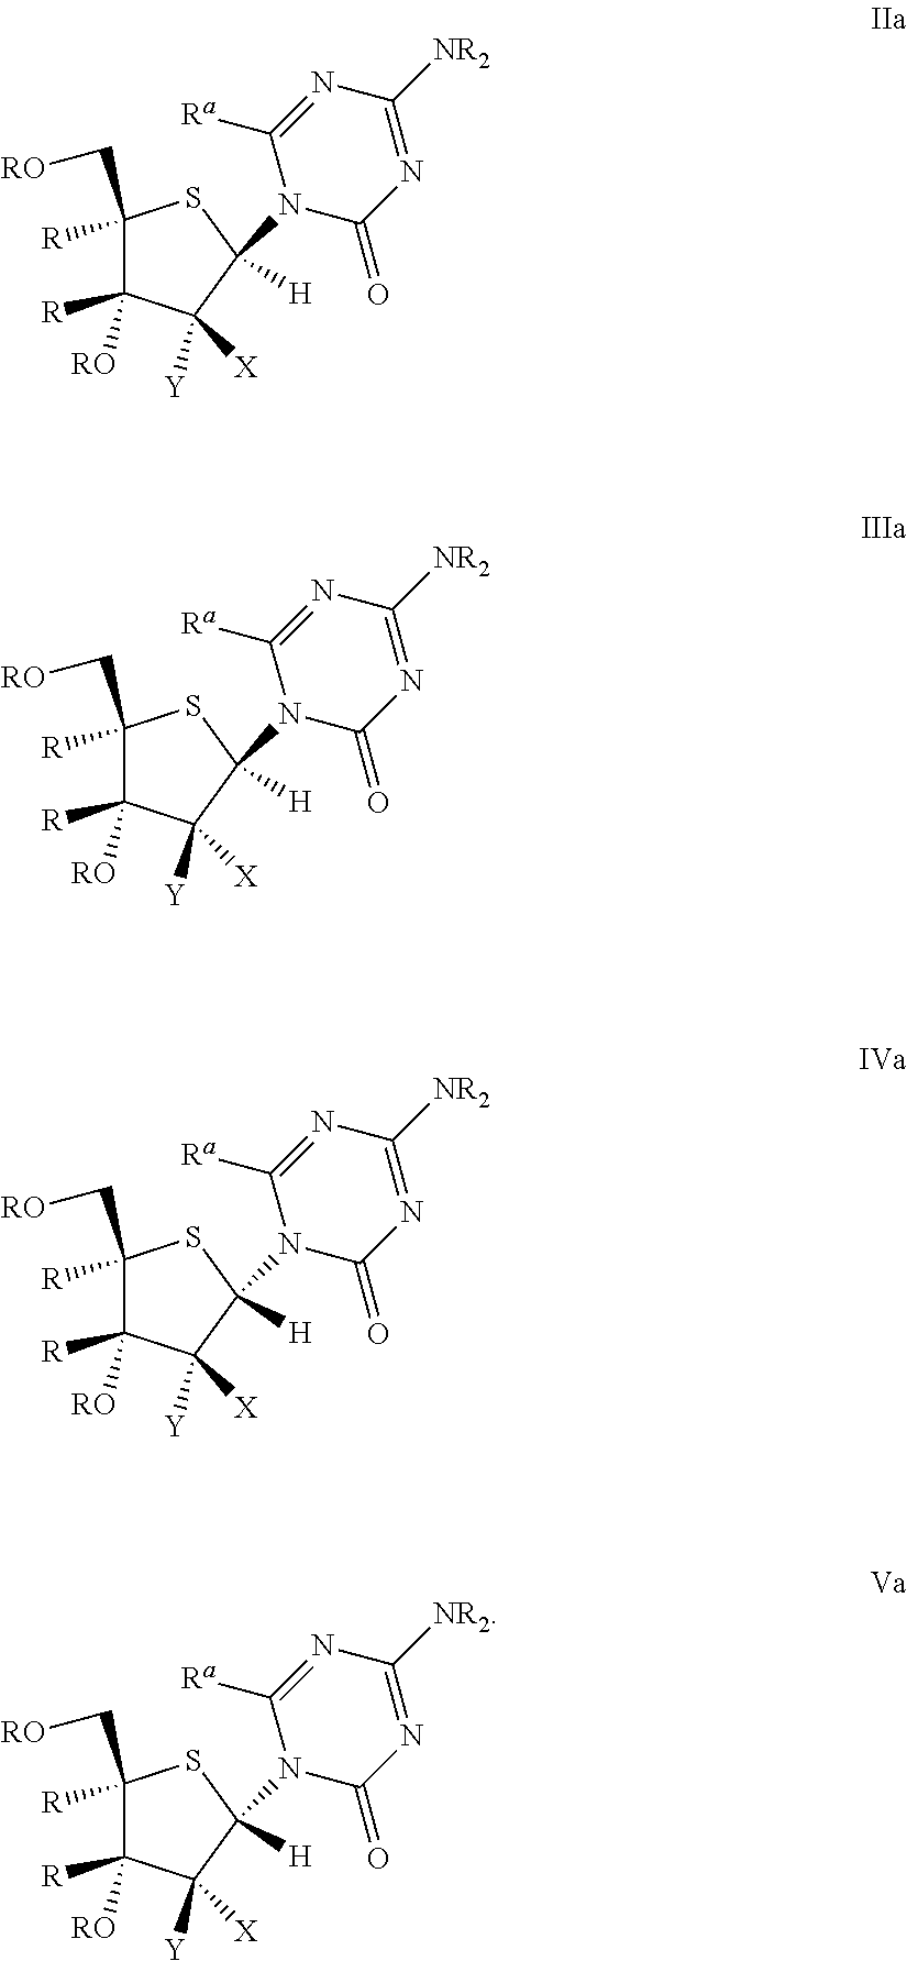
C1([R])(C[RO])C([R])([RO])C([Y])([X])C(N2C(=O)N=C([NR2])N=C2[Ra])([H])S1.C1([R])(C[RO])C([R])([RO])C([Y])([X])C(N2C(=O)N=C([NR2])N=C2[Ra])([H])S1.C1([R])(C[RO])C([R])([RO])C([Y])([X])C(N2C(=O)N=C([NR2])N=C2[Ra])([H])S1.C1([R])(C[RO])C([R])([RO])C([Y])([X])C(N2C(=O)N=C([NR2])N=C2[Ra])([H])S1
